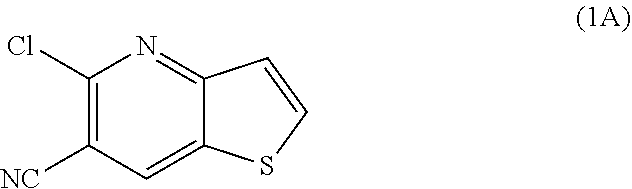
C1(Cl)=C([NC])C=C2C(=N1)C=CS2
